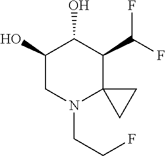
FC(C1C2(N(CCF)CC(O)C1O)CC2)F
